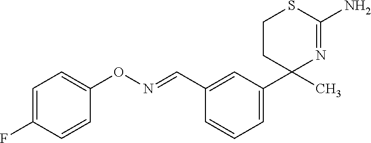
C1(C)(C2=CC=CC(C=NOC3=CC=C(F)C=C3)=C2)N=C(N)SCC1
